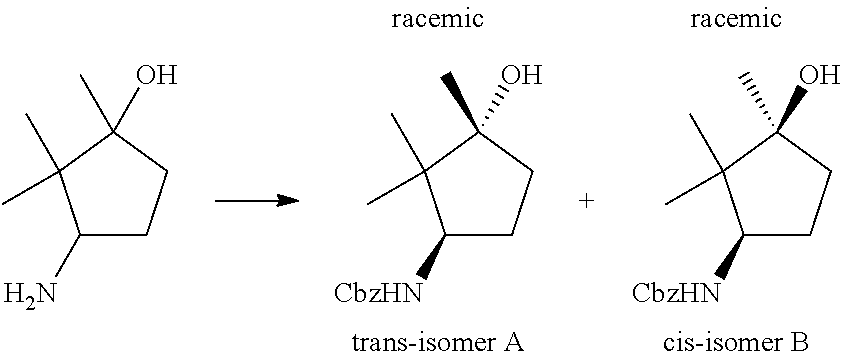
C1([CbzHN])CCC(O)(C)C1(C)C.[trans-isomer A].C1([CbzHN])CCC(O)(C)C1(C)C.[cis-isomer B].C1(N)CCC(O)(C)C1(C)C
